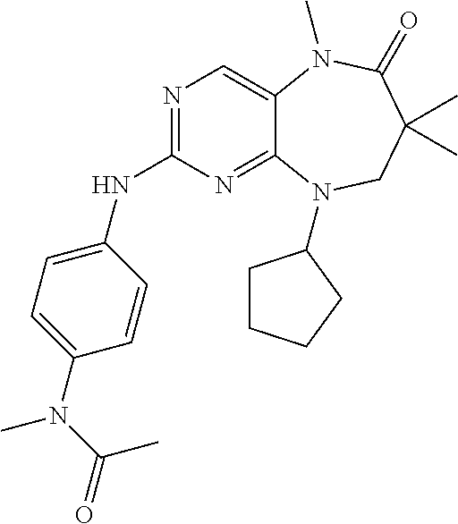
N1=C(NC2=CC=C(N(C(C)=O)C)C=C2)N=C2C(=C1)N(C)C(=O)C(C)(C)CN2C1CCCC1
